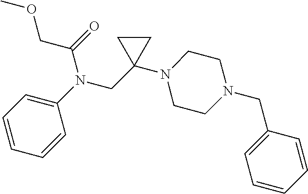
C1=C(N(CC2(N3CCN(CC4=CC=CC=C4)CC3)CC2)C(COC)=O)C=CC=C1
